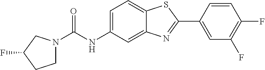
C1=C(C2=NC3=CC(NC(N4CCC(F)C4)=O)=CC=C3S2)C=CC(F)=C1F
